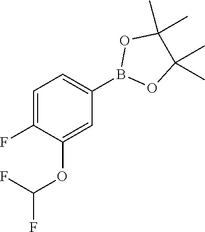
B1(C2=CC=C(F)C(OC(F)F)=C2)OC(C)(C)C(C)(C)O1
